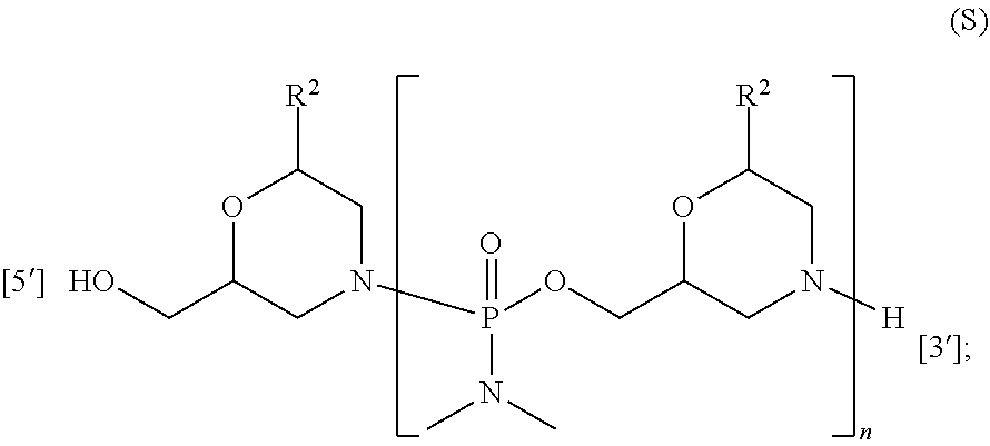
O1C(CO)CN(P(OCC2CN([H])CC([R2])O2)(=O)N(C)C)CC1[R2].[[5]].[[3]]
